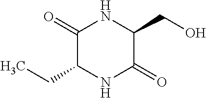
C1(CC)C(=O)NC(CO)C(=O)N1
